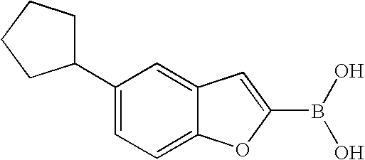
C1(C2=CC=C3C(=C2)C=C(B(O)O)O3)CCCC1
